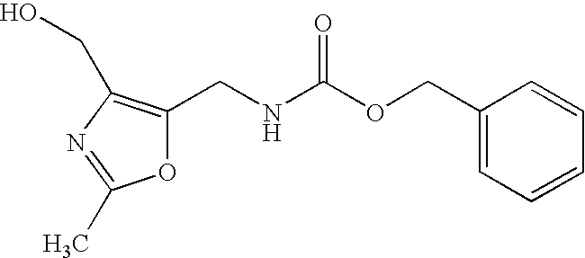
C1(CNC(OCC2=CC=CC=C2)=O)=C(CO)N=C(C)O1
